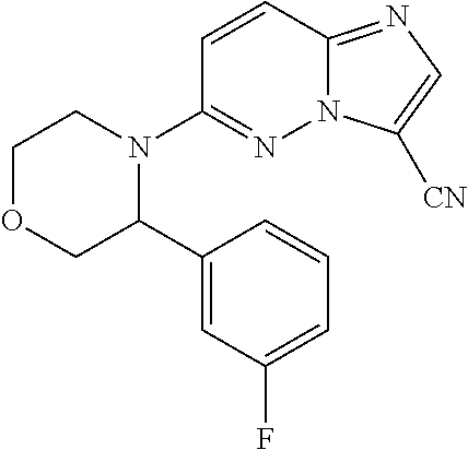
N12C(=NC=C1[CN])C=CC(N1CCOCC1C1=CC(F)=CC=C1)=N2
